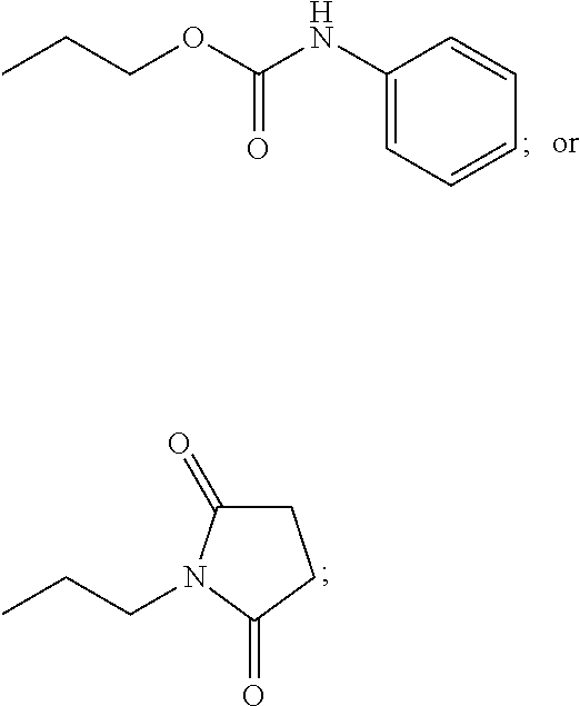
CCCOC(NC1=CC=CC=C1)=O.C1C(=O)N(CCC)C(=O)C1
